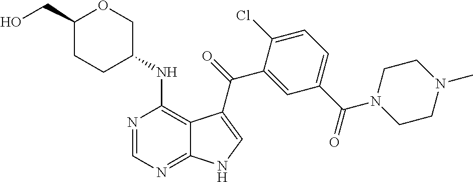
C1=C(C(N2CCN(C)CC2)=O)C=C(C(=O)C2=CNC3=NC=NC(NC4COC(CO)CC4)=C32)C(Cl)=C1
